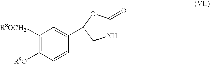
C1([R8OCH2])=C([R9O])C=CC(C2CNC(=O)O2)=C1
